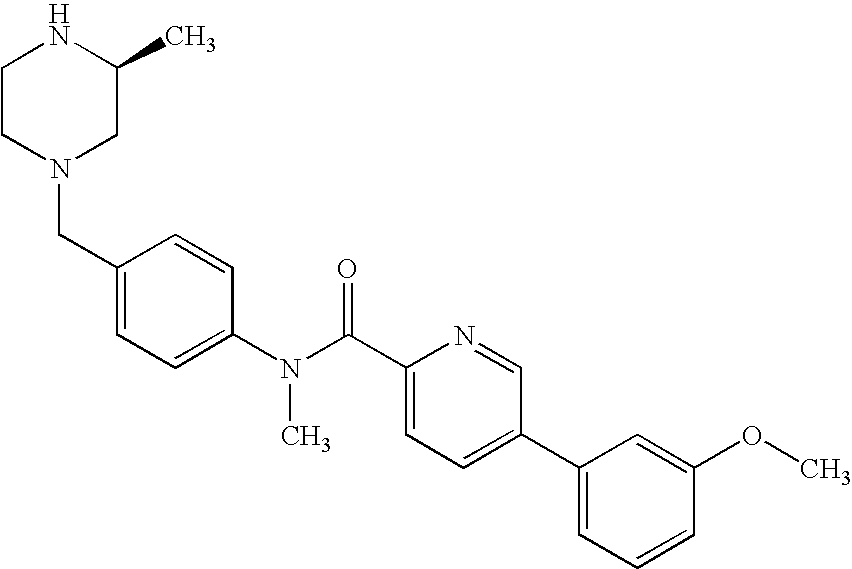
C1CN(CC2=CC=C(N(C(C3=CC=C(C4=CC=CC(OC)=C4)C=N3)=O)C)C=C2)CC(C)N1
